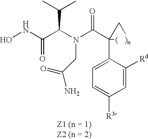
ONC(C(N(C(C1(C2=CC=C([R3])C=C2[Rd])[(   )n]C1)=O)CC(=O)N)C(C)C)=O
